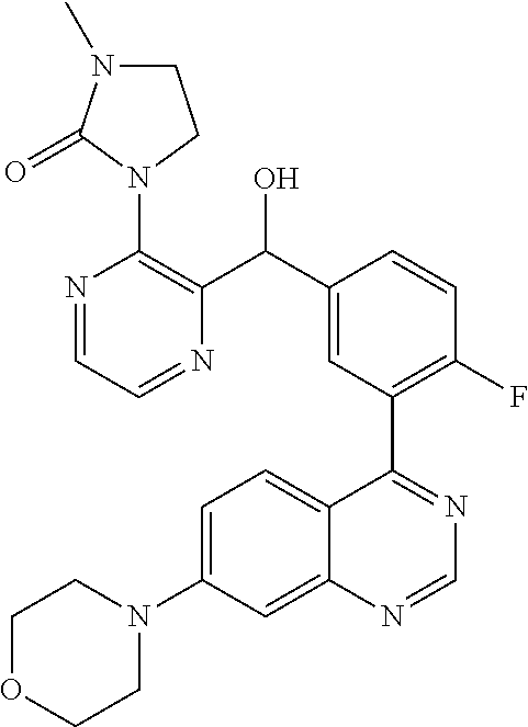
C1=C(N2CCOCC2)C=C2C(=C1)C(C1=C(F)C=CC(C(O)C3=C(N4CCN(C)C4=O)N=CC=N3)=C1)=NC=N2
